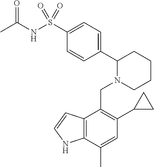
C1(S(NC(C)=O)(=O)=O)=CC=C(C2N(CC3=C(C4CC4)C=C(C)C4=C3C=CN4)CCCC2)C=C1
